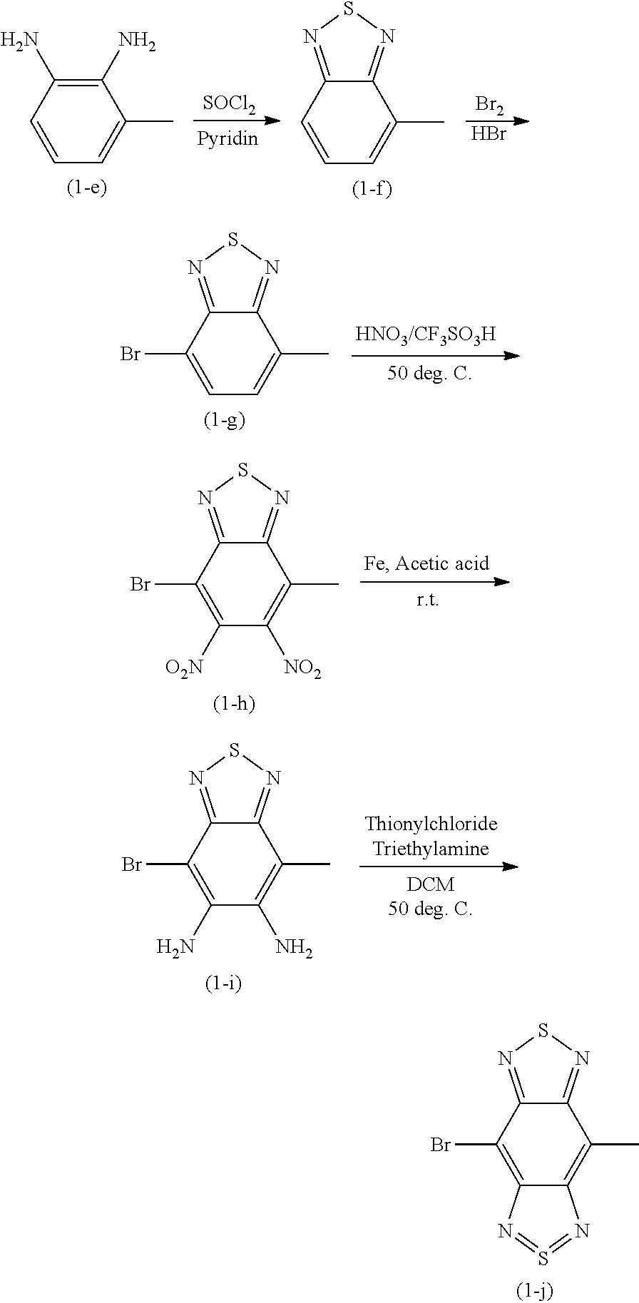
C1(N)=C(N)C=CC=C1C.[SOCl2].C12=NSN=C1C=CC=C2C.[Br2].Br.C12=NSN=C1C(Br)=CC=C2C.C12=NSN=C1C(Br)=C([O2N])C([NO2])=C2C.C12=NSN=C1C(Br)=C(N)C(N)=C2C.C12=NSN=C1C(Br)=C1C(=C2C)N=S=N1
